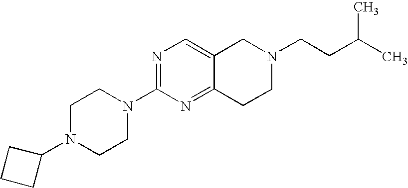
C1N(C2CCC2)CCN(C2=NC=C3C(=N2)CCN(CCC(C)C)C3)C1
